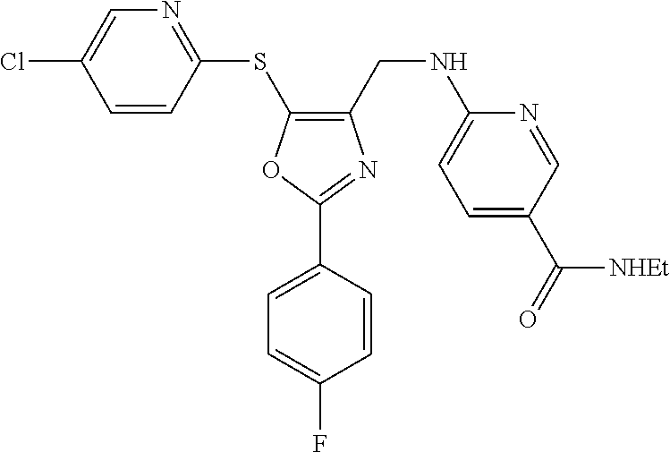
C1(CNC2=CC=C(C(=O)[NHEt])C=N2)=C(SC2=NC=C(Cl)C=C2)OC(C2=CC=C(F)C=C2)=N1
